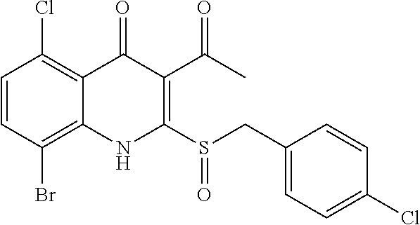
C1=CC(Br)=C2C(=C1Cl)C(=O)C(C(C)=O)=C(S(CC1=CC=C(Cl)C=C1)=O)N2
